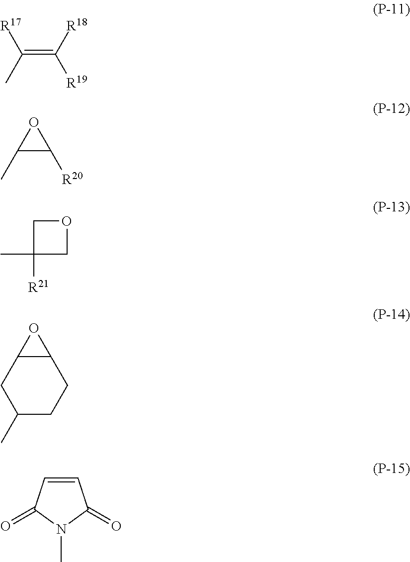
C(=C([R18])[R19])(C)[R17].C1(C)C([R20])O1.C1(C)([R21])COC1.C12C(CC(C)CC1)O2.C1=CC(=O)N(C)C1=O
